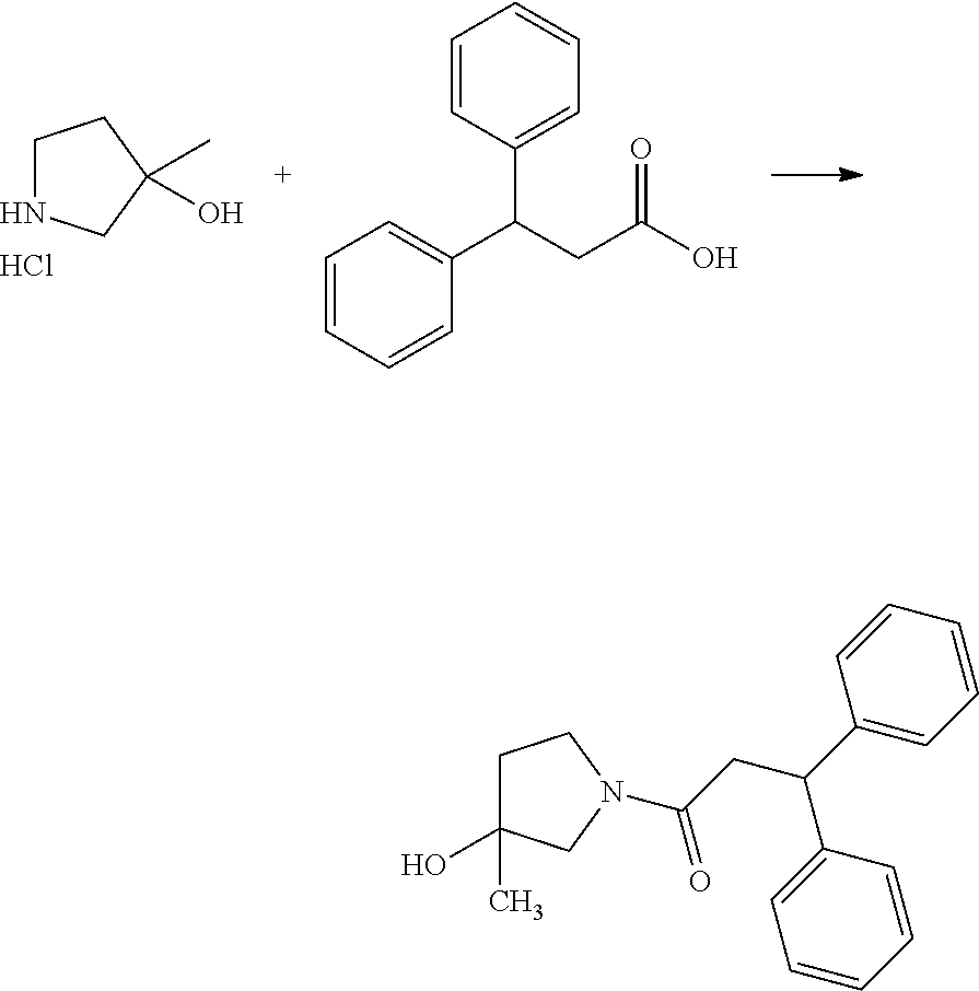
C1=CC(C(C2=CC=CC=C2)CC(N2CC(O)(C)CC2)=O)=CC=C1.C1=CC(C(C2=CC=CC=C2)CC(O)=O)=CC=C1.C1NCC(C)(O)C1.Cl
